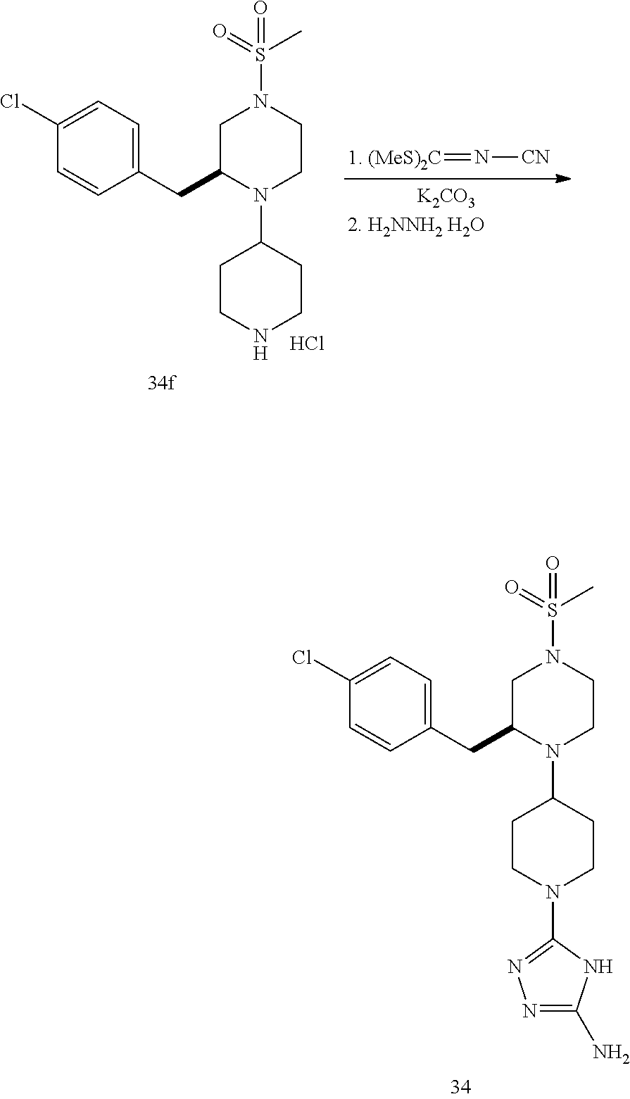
C1(CC2CN(S(=O)(C)=O)CCN2C2CCN(C3=NN=C(N)N3)CC2)=CC=C(Cl)C=C1.Cl.C1(CC2CN(S(=O)(C)=O)CCN2C2CCNCC2)=CC=C(Cl)C=C1.[1. (MeS)2C]=N[CN].[K2CO3].[2. H2NNH2 H2O]
